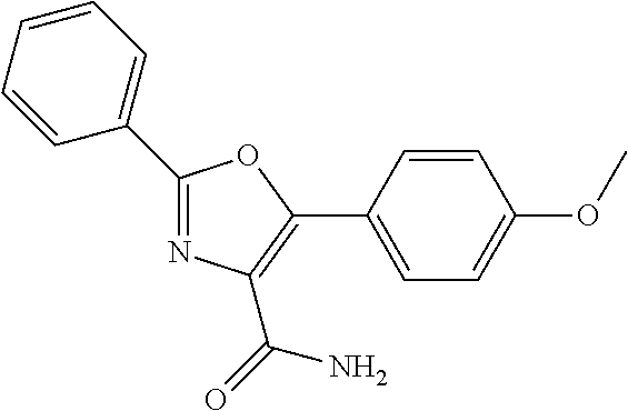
C1(C2=CC=CC=C2)=NC(C(=O)N)=C(C2=CC=C(OC)C=C2)O1
